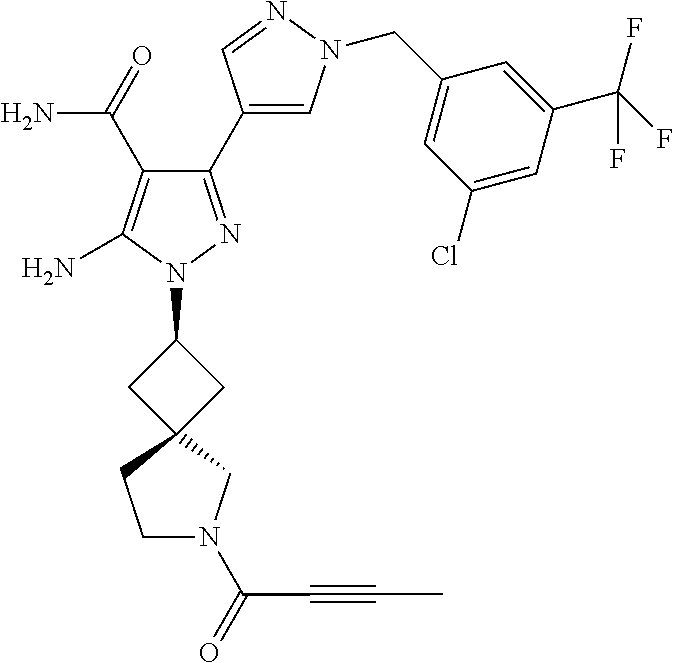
C1(C(N)=O)=C(N)N(C2CC3(C2)CCN(C(C#CC)=O)C3)N=C1C1=CN(CC2=CC(Cl)=CC(C(F)(F)F)=C2)N=C1
